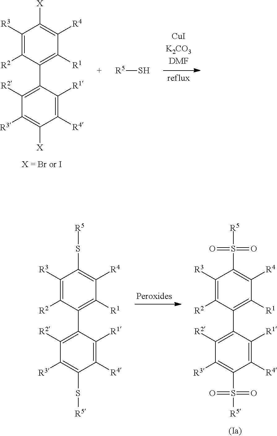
C1([R3])=C([R2])C(C2=C([R2])C([R3])=C([X])C([R4])=C2[R1])=C([R1])C([R4])=C1[X].[R5]S.C1([R3])=C([R2])C(C2=C([R2])C([R3])=C(S[R5])C([R4])=C2[R1])=C([R1])C([R4])=C1S[R5].C1([R3])=C([R2])C(C2=C([R2])C([R3])=C(S([R5])(=O)=O)C([R4])=C2[R1])=C([R1])C([R4])=C1S([R5])(=O)=O
